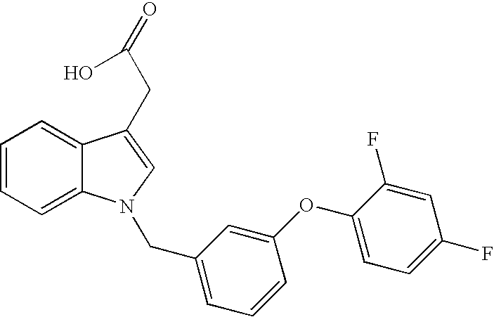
C1=CC=C2C(=C1)C(CC(=O)O)=CN2CC1=CC=CC(OC2=CC=C(F)C=C2F)=C1
